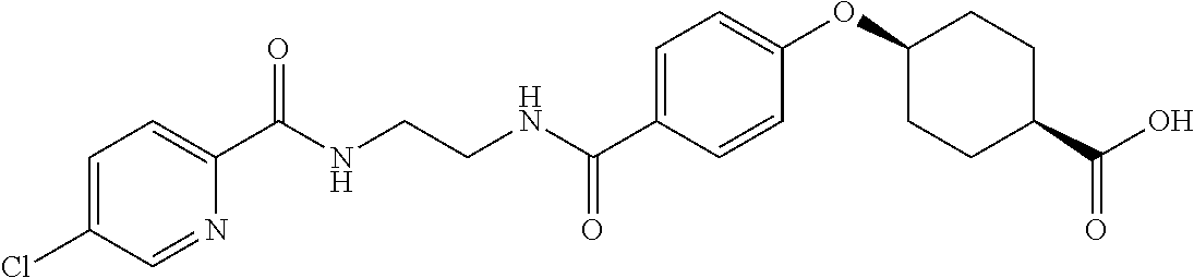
C1(C(NCCNC(C2=CC=C(OC3CCC(C(O)=O)CC3)C=C2)=O)=O)=CC=C(Cl)C=N1
